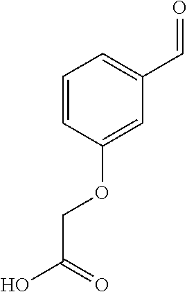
C1=CC(OCC(O)=O)=CC(C=O)=C1
